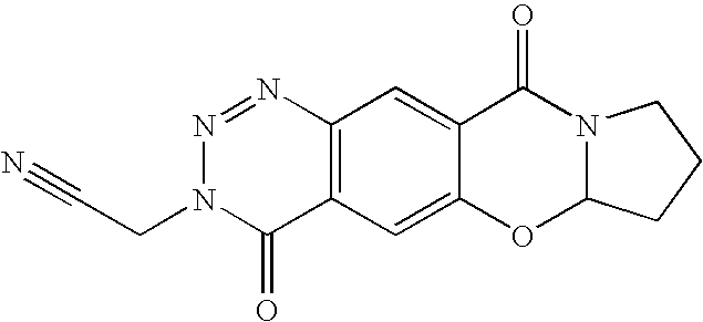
C12=C(C=C3C(=C1)C(=O)N1C(O3)CCC1)C(=O)N(CC#N)N=N2
